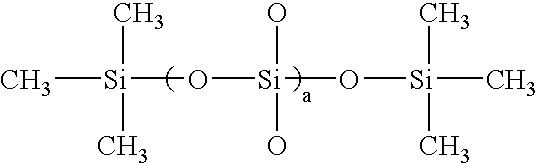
C[Si](O[Si](O[Si](C)(C)C)(O)O)(C)C
